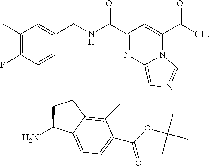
C1(C)=C(F)C=CC(CNC(C2=NC3=CN=CN3C(C([OH])=O)=C2)=O)=C1.C1C(N)C2=CC=C(C(OC(C)(C)C)=O)C(C)=C2C1
